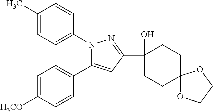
C1(C)=CC=C(N2C(C3=CC=C([H3CO])C=C3)=CC(C3(O)CCC4(CC3)OCCO4)=N2)C=C1
